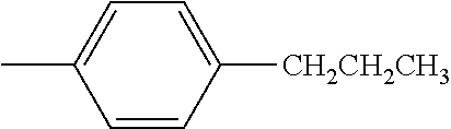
CC1=CC=C([CH2CH2CH3])C=C1
